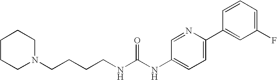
C1CCN(CCCCNC(NC2=CC=C(C3=CC(F)=CC=C3)N=C2)=O)CC1
